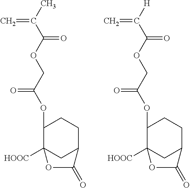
C1(OC(COC(C(C)=C)=O)=O)C2([HOOC])CC(CC1)C(=O)O2.C1(OC(COC(C([H])=C)=O)=O)C2([HOOC])CC(CC1)C(=O)O2
